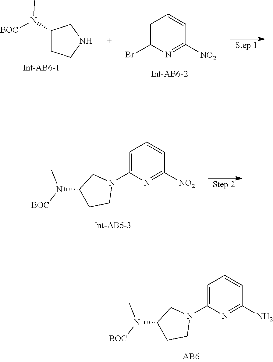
C1=C(N2CCC(N([BOC])C)C2)N=C([NO2])C=C1.C1(N([BOC])C)CCNC1.C1=C(Br)N=C([NO2])C=C1.C1=C(N2CCC(N([BOC])C)C2)N=C(N)C=C1
